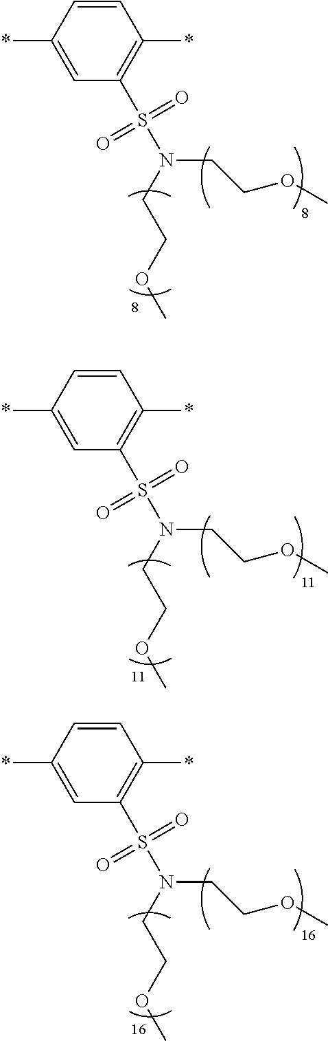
C1=CC(*)=CC(S(N(CCOC)CCOC)(=O)=O)=C1*.C1=CC(*)=CC(S(N(CCOC)CCOC)(=O)=O)=C1*.C1=CC(*)=CC(S(N(CCOC)CCOC)(=O)=O)=C1*
